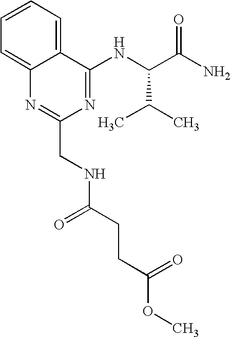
C12=CC=CC=C1N=C(CNC(=O)CCC(OC)=O)N=C2NC(C(N)=O)C(C)C
